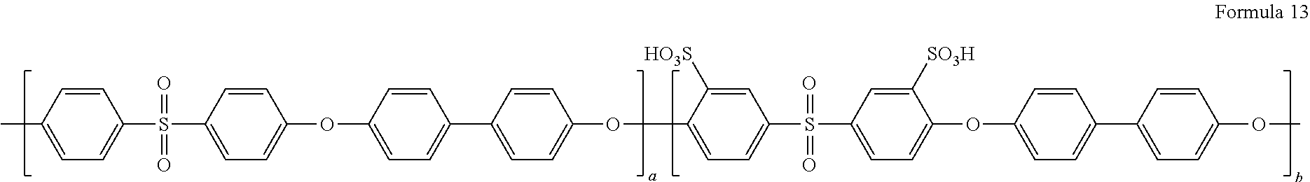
CC1=CC=C(S(=O)(=O)C2=CC=C(OC3=CC=C(C4=CC=C(OC5=CC=C(S(=O)(=O)C6=CC=C(OC7=CC=C(C8=CC=C(OC)C=C8)C=C7)C([SO3H])=C6)C=C5[HO3S])C=C4)C=C3)C=C2)C=C1
